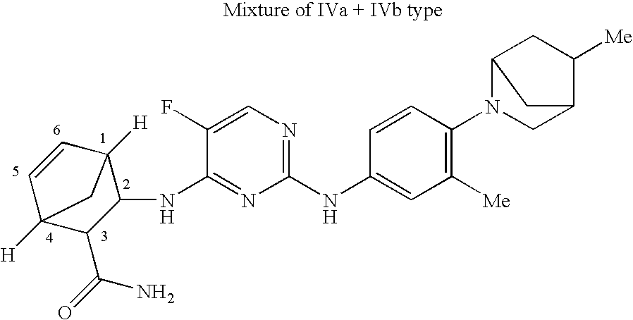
C1(NC2=CC([Me])=C(N3CC4C([Me])CC3C4)C=C2)=NC=C(F)C(NC2C3([H])C=CC([H])(C2C(=O)N)C3)=N1
